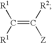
C(=C([R1])[R1])([R2])[Z]
